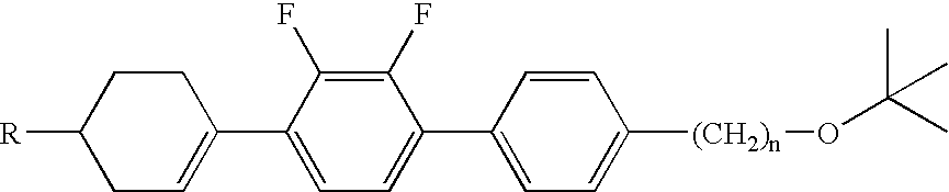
C1(F)=C(F)C(C2=CCC([R])CC2)=CC=C1C1=CC=C([(CH2)n]OC(C)(C)C)C=C1
